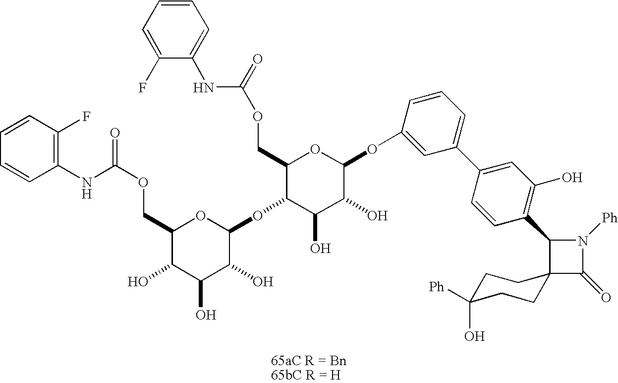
C1(NC(OCC2OC(OC3C(O)C(O)C(OC4=CC(C5=CC(O)=C(C6N([Ph])C(=O)C67CCC([Ph])(O)CC7)C=C5)=CC=C4)OC3COC(=O)NC3=CC=CC=C3F)C(O)C(O)C2O)=O)=C(F)C=CC=C1
